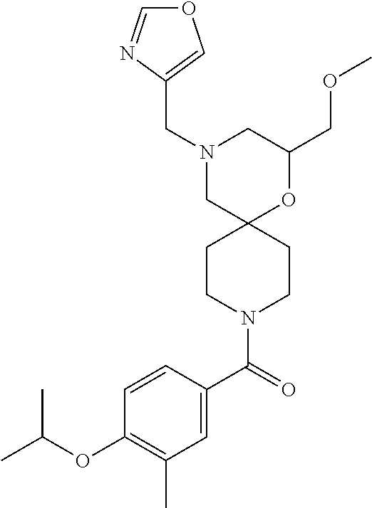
C1(COC)OC2(CN(CC3=COC=N3)C1)CCN(C(C1=CC(C)=C(OC(C)C)C=C1)=O)CC2
